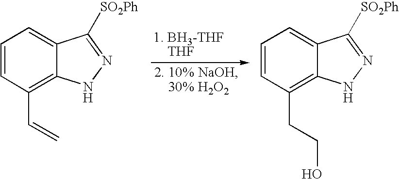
C1=CC(C=C)=C2C(=C1)C([SO2Ph])=NN2.C1=CC(CCO)=C2C(=C1)C([SO2Ph])=NN2
